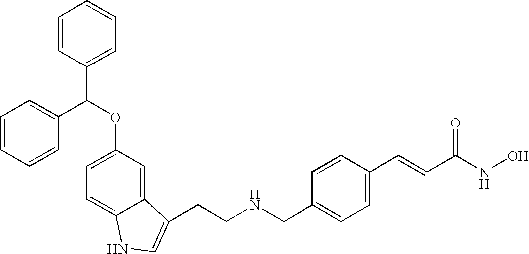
C1(CNCCC2=CNC3=CC=C(OC(C4=CC=CC=C4)C4=CC=CC=C4)C=C32)=CC=C(C=CC(NO)=O)C=C1
